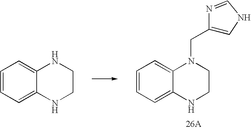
C1=CC=C2C(=C1)NCCN2.C1=CC=C2C(=C1)N(CC1=CNC=N1)CCN2.[26A]
